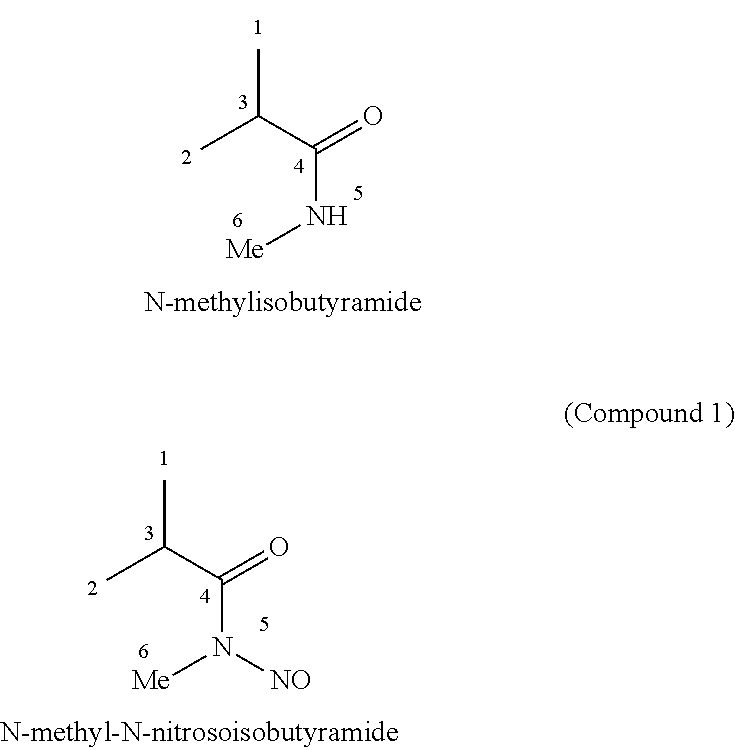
CC(C(=O)N[Me])C.CC(C(=O)N([Me])[NO])C
